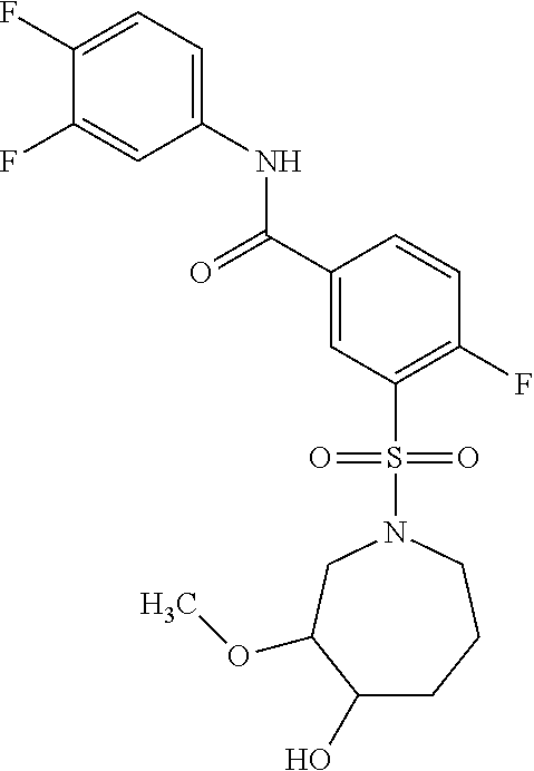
C1(F)=CC=C(NC(C2=CC(S(=O)(=O)N3CC(OC)C(O)CCC3)=C(F)C=C2)=O)C=C1F
